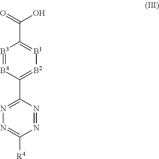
[B3]1=[B4]C(C2=NN=C([R4])N=N2)=[B2][B1]=C1C(=O)O
